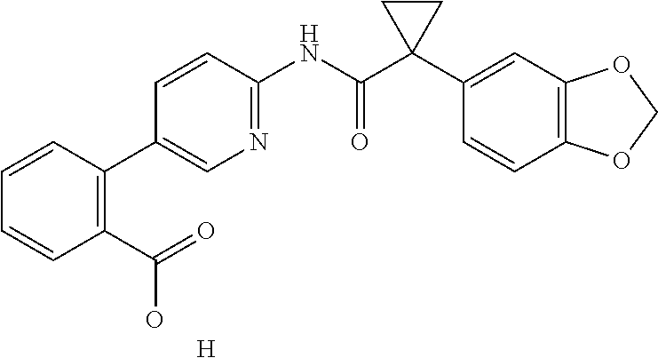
C1=CC(NC(C2(C3=CC4=C(C=C3)OCO4)CC2)=O)=NC=C1C1=C(C(=O)O)C=CC=C1.[H]
